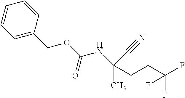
C1=CC=C(COC(NC(CCC(F)(F)F)(C)C#N)=O)C=C1
